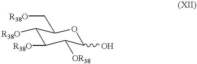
[R38O]CC1C([R38O])C([R38O])C([OR38])C(O)O1
